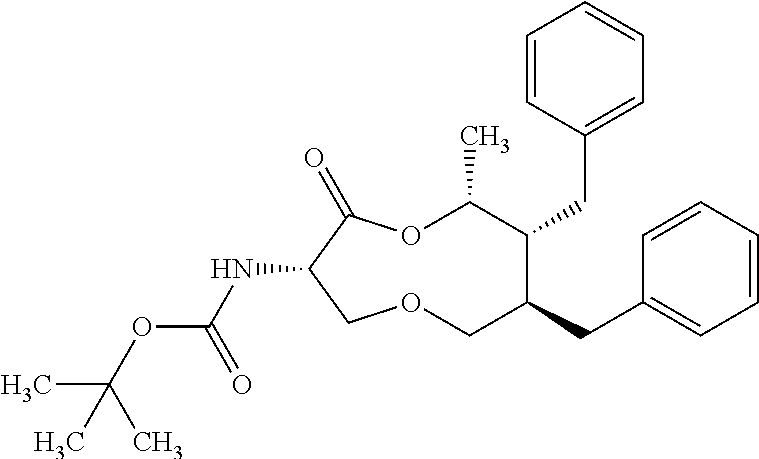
N(C1C(=O)OC(C)C(CC2=CC=CC=C2)C(CC2=CC=CC=C2)COC1)C(OC(C)(C)C)=O
